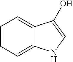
C1=CC=C2C(=C1)C(O)=CN2
